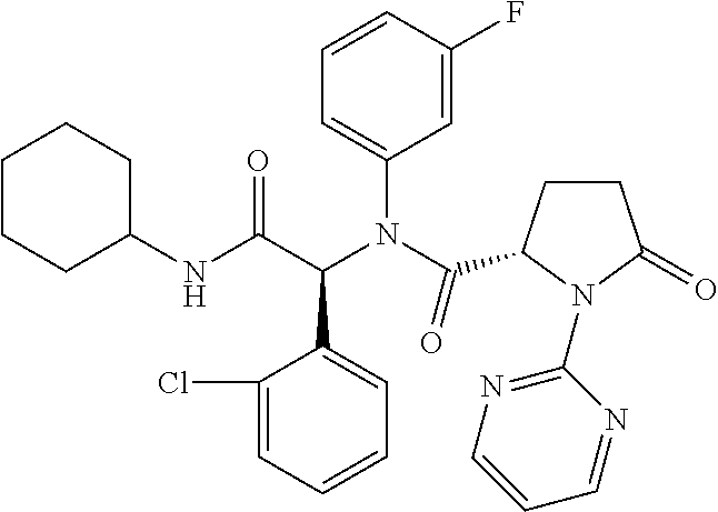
C1=C(Cl)C(C(C(NC2CCCCC2)=O)N(C(=O)C2CCC(=O)N2C2=NC=CC=N2)C2=CC=CC(F)=C2)=CC=C1
